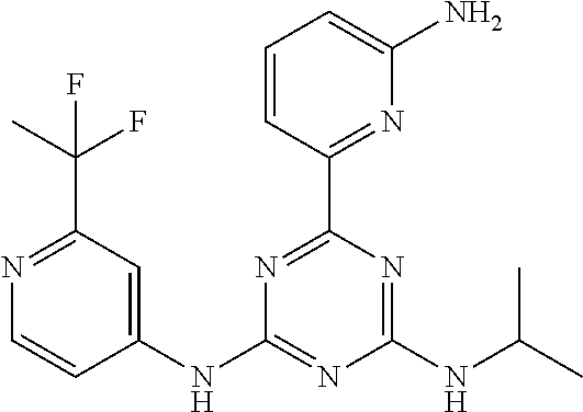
N1=C(C(C)(F)F)C=C(NC2=NC(NC(C)C)=NC(C3=NC(N)=CC=C3)=N2)C=C1
